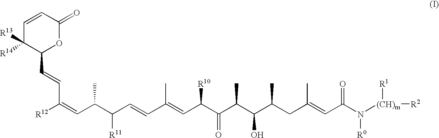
C1=CC(=O)OC(C=CC([R12])=CC(C(C=CC(=CC(C(C(C(C(CC(=CC(N([(CH)m]([R2])[R1])[R0])=O)C)C)O)C)=O)[R10])C)[R11])C)C1([R14])[R13]
